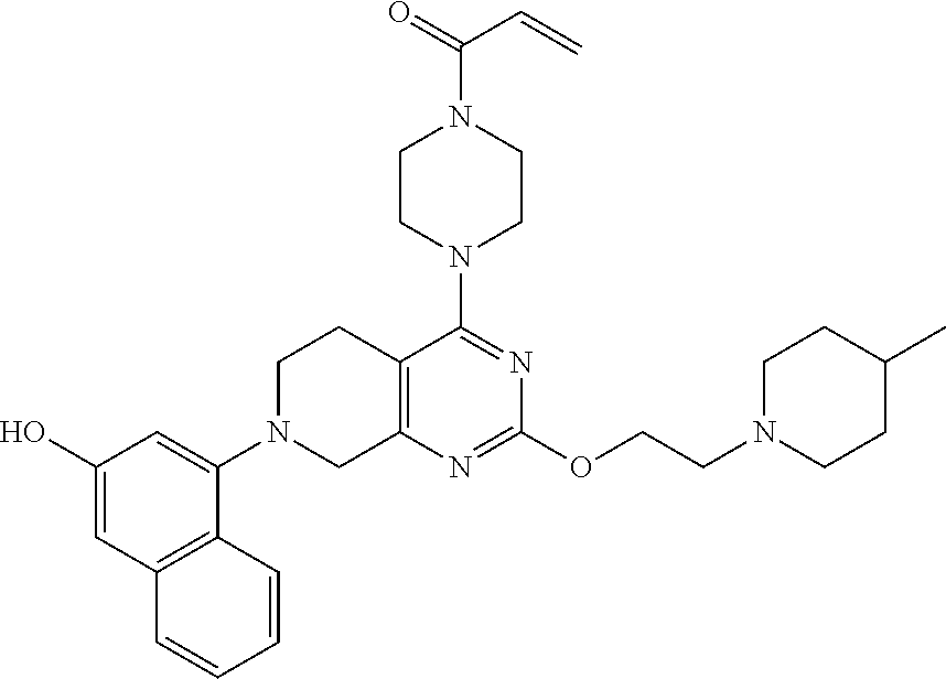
C12=C(N=C(OCCN3CCC(C)CC3)N=C1N1CCN(C(=O)C=C)CC1)CN(C1=CC(O)=CC3=C1C=CC=C3)CC2
